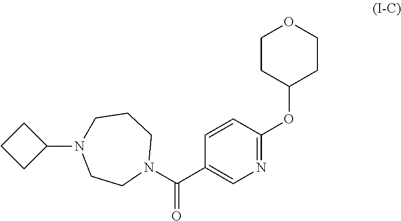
C1=CC(OC2CCOCC2)=NC=C1C(N1CCCN(C2CCC2)CC1)=O
